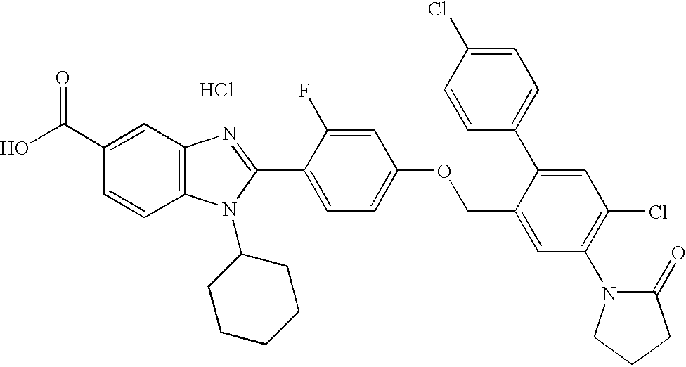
OC(C1=CC2=C(C=C1)N(C1CCCCC1)C(C1=CC=C(OCC3=CC(N4C(=O)CCC4)=C(Cl)C=C3C3=CC=C(Cl)C=C3)C=C1F)=N2)=O.Cl
